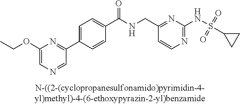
N1=C(NS(=O)(=O)C2CC2)N=C(CNC(C2=CC=C(C3=NC(OCC)=CN=C3)C=C2)=O)C=C1
